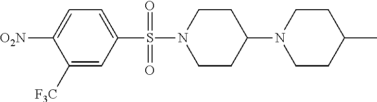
C1=C([O2N])C([F3C])=CC(S(N2CCC(N3CCC(C)CC3)CC2)(=O)=O)=C1
